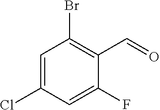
C1=C(Cl)C=C(F)C(C=O)=C1Br
